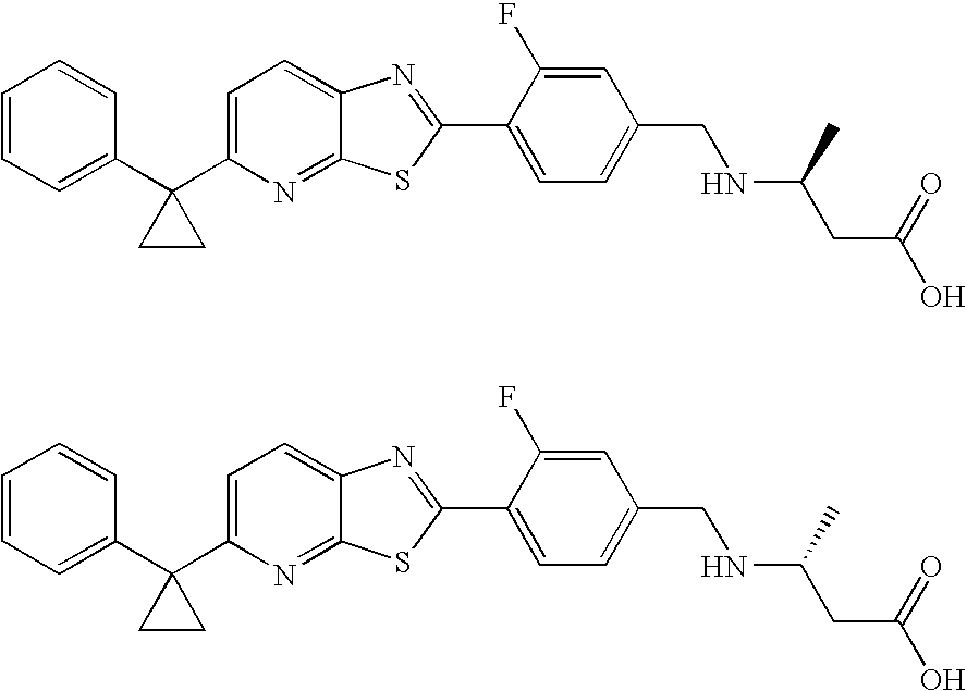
C1=CC=C(C2(C3=CC=C4C(=N3)SC(C3=CC=C(CNC(CC(O)=O)C)C=C3F)=N4)CC2)C=C1.C1=CC=C(C2(C3=CC=C4C(=N3)SC(C3=CC=C(CNC(CC(O)=O)C)C=C3F)=N4)CC2)C=C1
